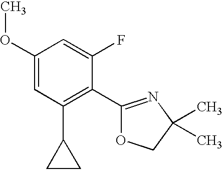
C1(OC)=CC(C2CC2)=C(C2=NC(C)(C)CO2)C(F)=C1
